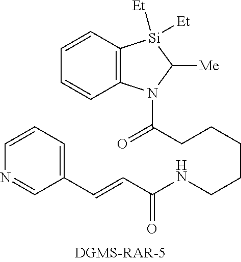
C12=C(C=CC=C1)[Si]([Et])([Et])C([Me])N2C(CCCCCNC(C=CC1=CC=CN=C1)=O)=O
